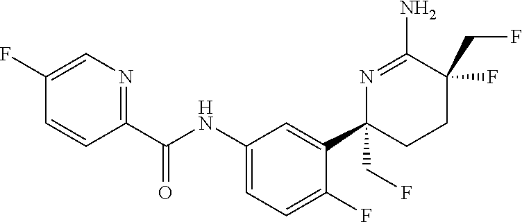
C1=C(F)C=CC(C(NC2=CC=C(F)C(C3(CF)CCC(CF)(F)C(N)=N3)=C2)=O)=N1
